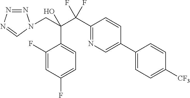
C1(F)=CC(F)=CC=C1C(CN1N=NN=C1)(C(C1=NC=C(C2=CC=C([CF3])C=C2)C=C1)(F)F)O
